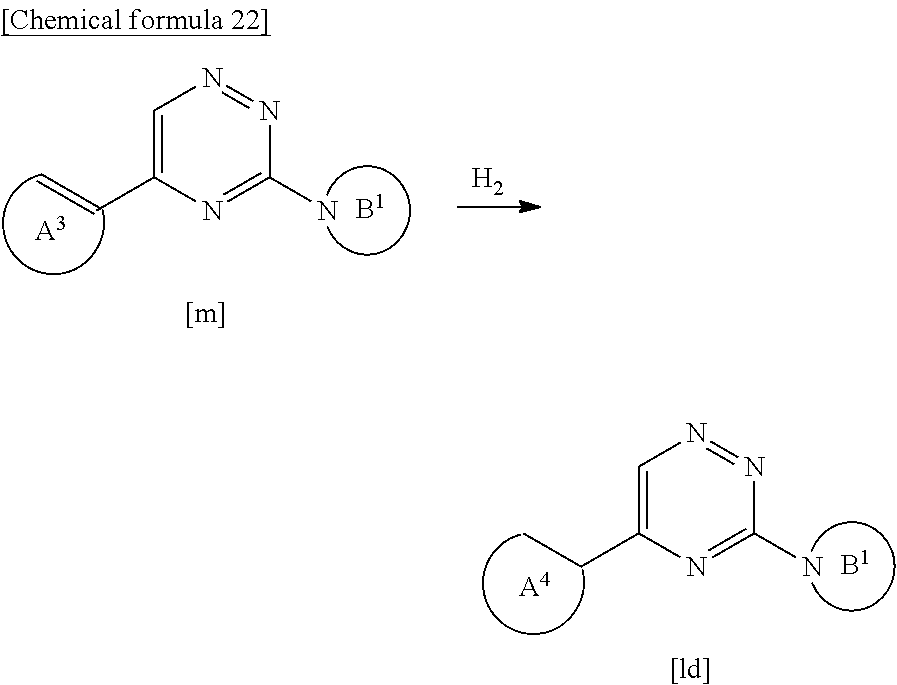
C1=C(CC)N=C(N)N=N1.[A4].C1=C(C=C)N=C(N)N=N1.[A3].[H2]
